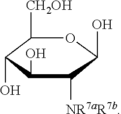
C1([CH2OH])C(O)C(O)C([NR7aR7b])C(O)O1
